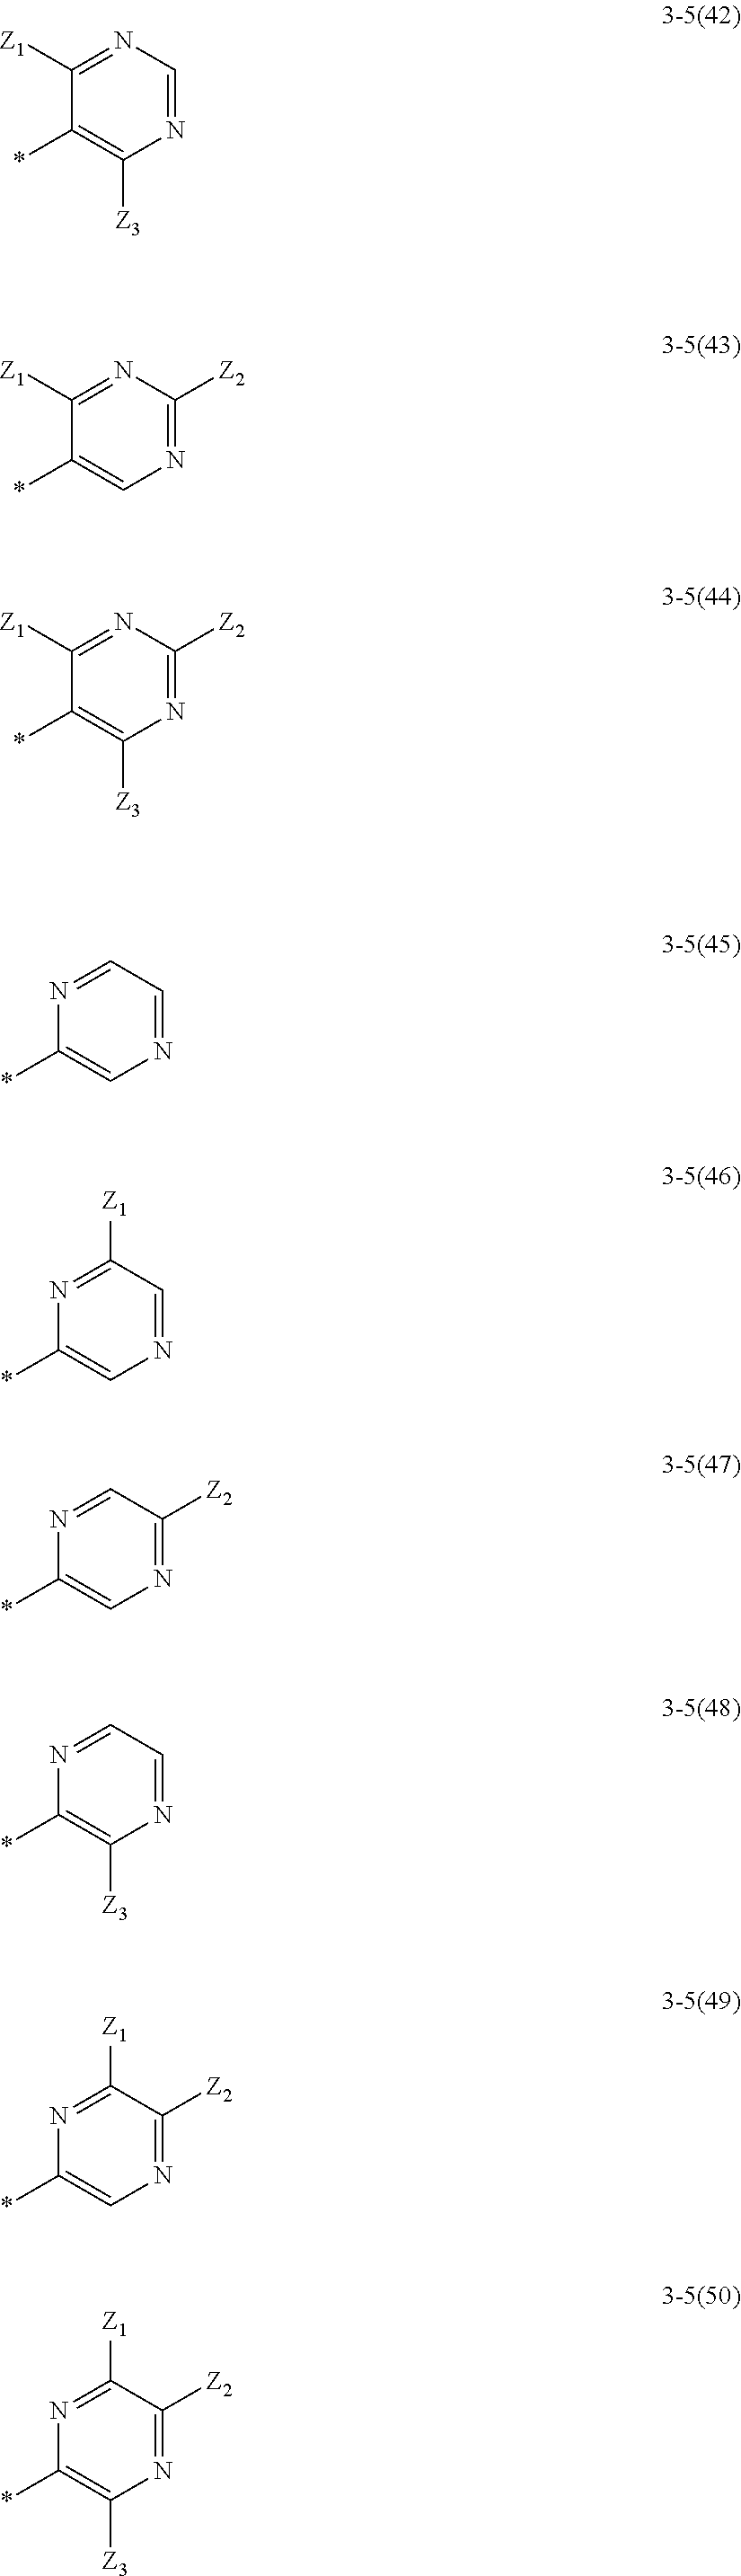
*C1=C([Z3])N=CN=C1[Z1].*C1=CN=C([Z2])N=C1[Z1].*C1=C([Z3])N=C([Z2])N=C1[Z1].*C1=CN=CC=N1.*C1=CN=CC([Z1])=N1.*C1=CN=C([Z2])C=N1.*C1=C([Z3])N=CC=N1.*C1=CN=C([Z2])C([Z1])=N1.*C1=C([Z3])N=C([Z2])C([Z1])=N1
